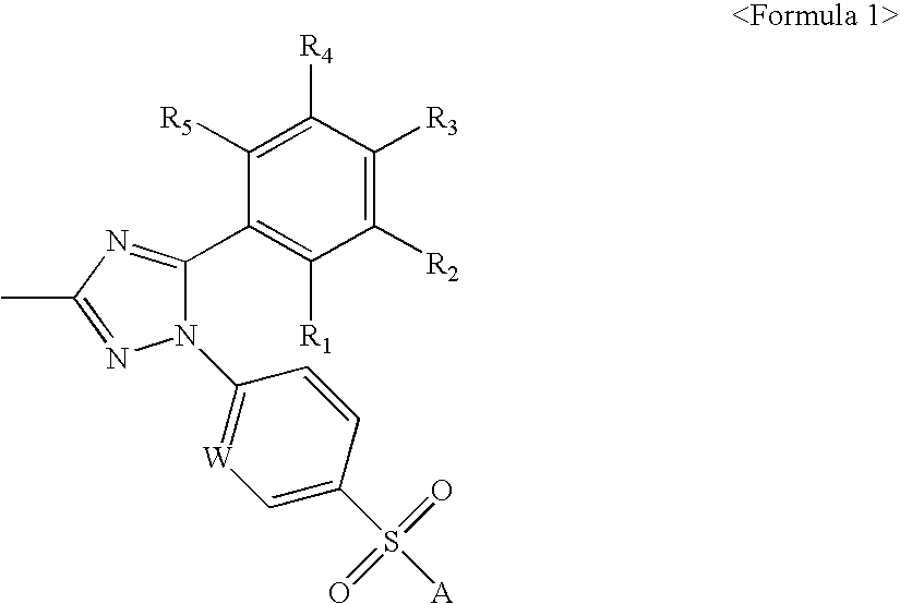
CC1=NN(C2=[W]C=C(S(=O)([A])=O)C=C2)C(C2=C([R1])C([R2])=C([R3])C([R4])=C2[R5])=N1
